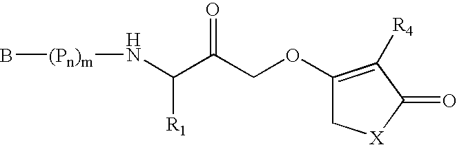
C1(OCC(C([R1])N[(Pn)m]B)=O)=C([R4])C(=O)[X]C1
